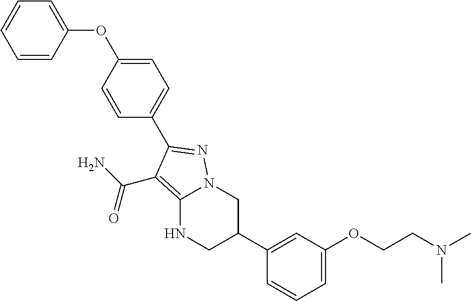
C12=C(C(N)=O)C(C3=CC=C(OC4=CC=CC=C4)C=C3)=NN1CC(C1=CC(OCCN(C)C)=CC=C1)CN2
